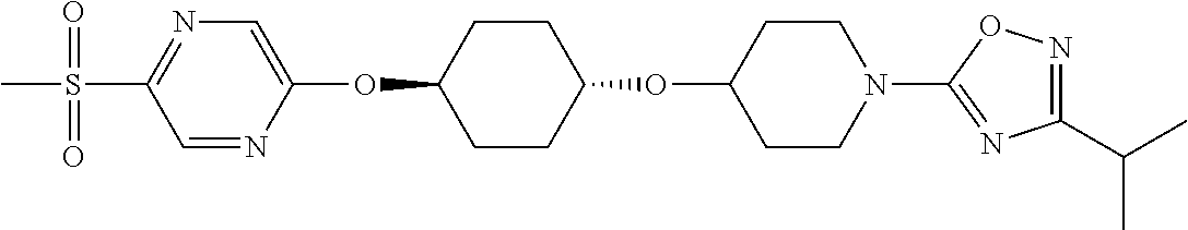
C1=NC(OC2CCC(OC3CCN(C4=NC(C(C)C)=NO4)CC3)CC2)=CN=C1S(C)(=O)=O
